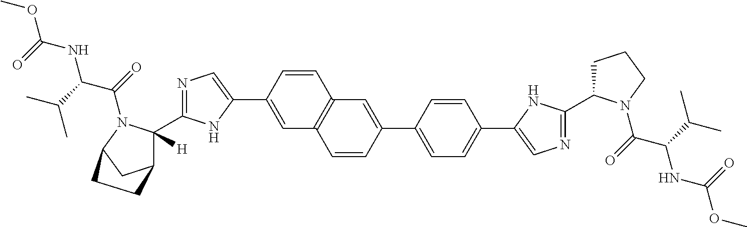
C1=C(C2=CN=C(C3([H])C4CC(N3C(=O)C(C(C)C)NC(OC)=O)CC4)N2)C=CC2=C1C=CC(C1=CC=C(C3=CN=C(C4CCCN4C(=O)C(C(C)C)NC(OC)=O)N3)C=C1)=C2
